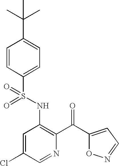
O=S(NC1=C(C(C2=CC=NO2)=O)N=CC(Cl)=C1)(=O)C1=CC=C(C(C)(C)C)C=C1
